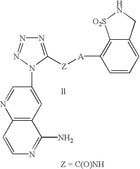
N1=C([Z][A]C2=C3C(=CC=C2)CN[O2S]3)N(C2=CC3=C(N=C2)C=CN=C3N)N=N1
